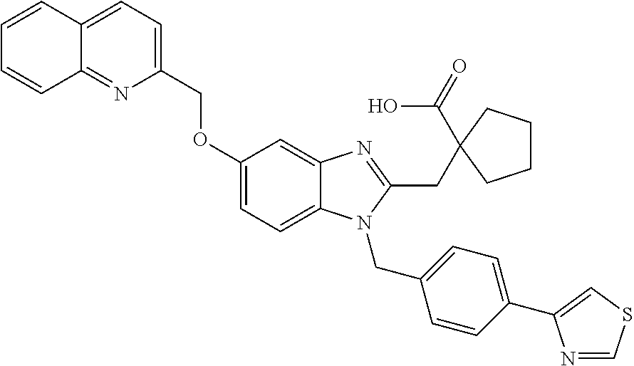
C12=CC=C(COC3=CC=C4C(=C3)N=C(CC3(C(O)=O)CCCC3)N4CC3=CC=C(C4=CSC=N4)C=C3)N=C1C=CC=C2
